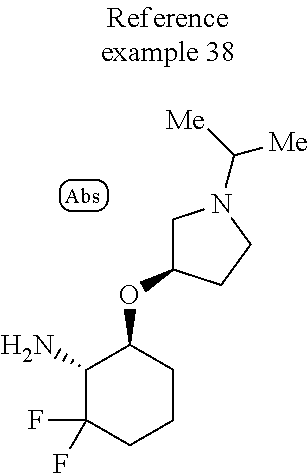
NC1C(F)(F)CCCC1OC1CN(C([Me])[Me])CC1
